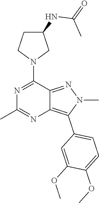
C1C(NC(=O)C)CN(C2=NC(C)=NC3=C(C4=CC=C(OC)C(OC)=C4)N(C)N=C23)C1
